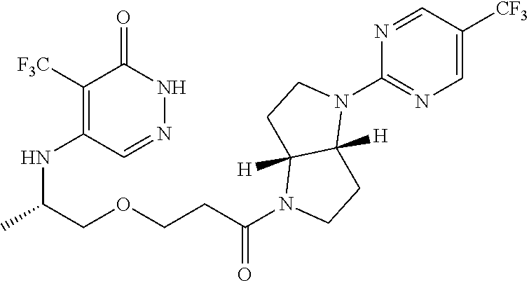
C1([F3C])=C(NC(COCCC(N2CCC3([H])C2([H])CCN3C2=NC=C([CF3])C=N2)=O)C)C=NNC1=O
